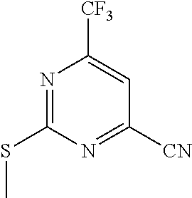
N1=C(SC)N=C([CN])C=C1[CF3]
